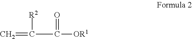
C=C(C([OR1])=O)[R2]
